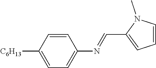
C1=CC([C6H13])=CC=C1N=CC1=CC=CN1C
